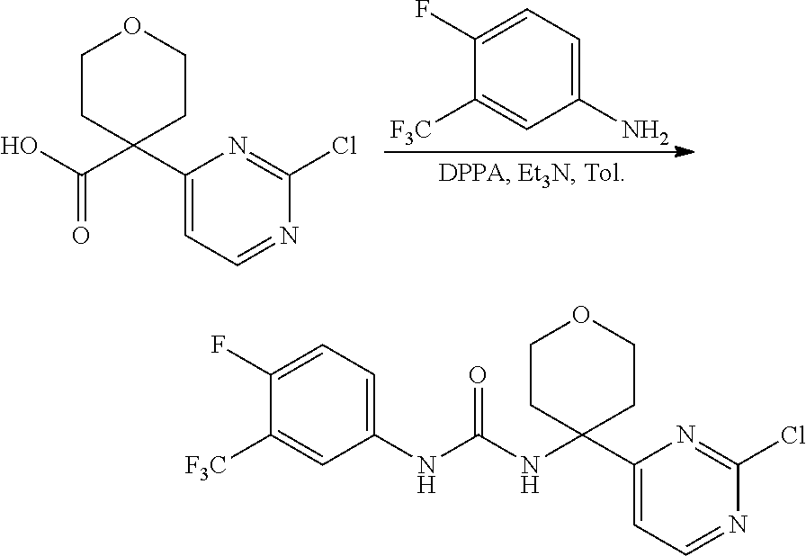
C1(C2(C(O)=O)CCOCC2)=CC=NC(Cl)=N1.C1(N)=CC=C(F)C([F3C])=C1.C1(C2(NC(NC3=CC=C(F)C([F3C])=C3)=O)CCOCC2)=CC=NC(Cl)=N1
